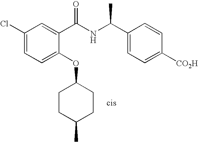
C1(Cl)=CC=C(OC2CCC(C)CC2)C(C(NC(C2=CC=C([CO2H])C=C2)C)=O)=C1.[cis]
